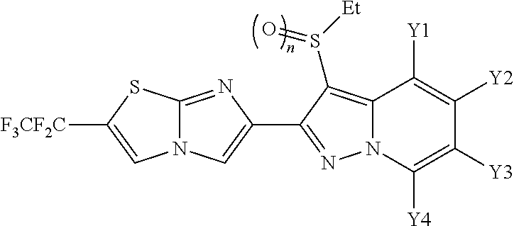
N12C(=NC(C3=NN4C(=C3S([Et])=O)C([Y1])=C([Y2])C([Y3])=C4[Y4])=C1)SC([F3CF2C])=C2
